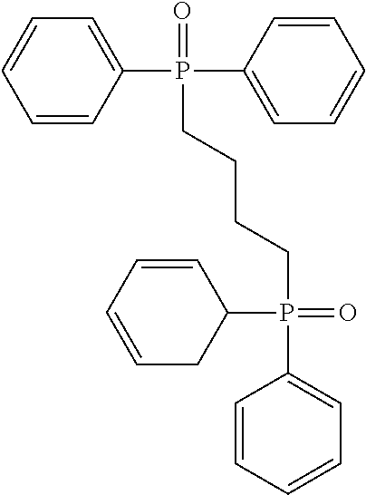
C1(P(C2=CC=CC=C2)(=O)CCCCP(C2=CC=CC=C2)(=O)C2C=CC=CC2)=CC=CC=C1
